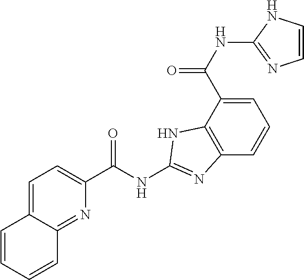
C1=C(C(NC2=NC=CN2)=O)C2=C(C=C1)N=C(NC(C1=CC=C3C(=N1)C=CC=C3)=O)N2
